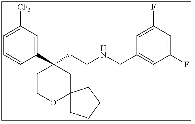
C1(C2(CCNCC3=CC(F)=CC(F)=C3)CCOC3(C2)CCCC3)=CC([CF3])=CC=C1
